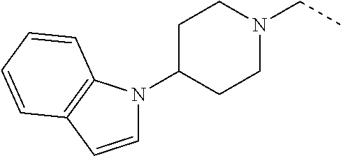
C1=CC2=C(C=CC=C2)N1C1CCN(CC)CC1
